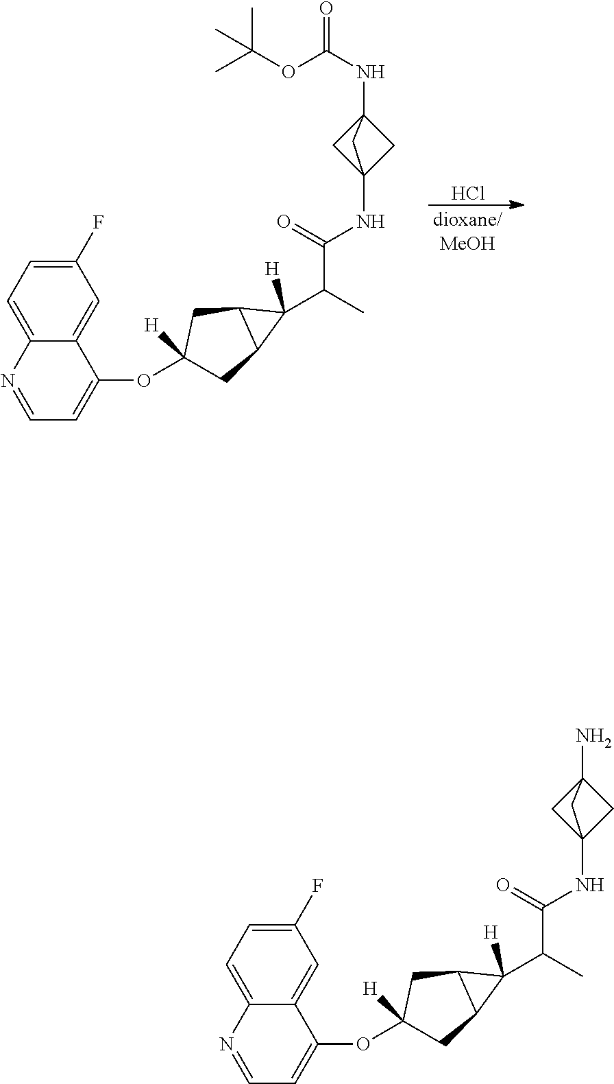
C1(F)=CC=C2C(=C1)C(OC1([H])CC3C(C1)C3([H])C(C)C(=O)NC13CC(NC(OC(C)(C)C)=O)(C1)C3)=CC=N2.Cl.C1(F)=CC=C2C(=C1)C(OC1([H])CC3C(C1)C3([H])C(C)C(=O)NC13CC(N)(C1)C3)=CC=N2
